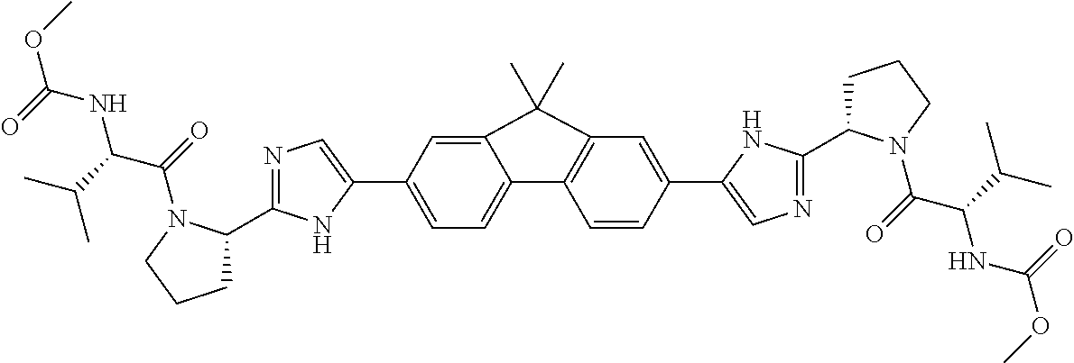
C1=CC(C2=CN=C(C3CCCN3C(C(NC(OC)=O)C(C)C)=O)N2)=CC2=C1C1=CC=C(C3=CN=C(C4CCCN4C(C(NC(OC)=O)C(C)C)=O)N3)C=C1C2(C)C
